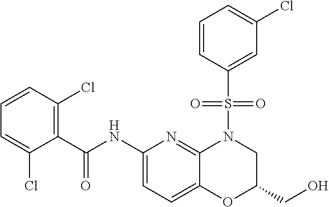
C1(C(NC2=CC=C3C(=N2)N(S(C2=CC(Cl)=CC=C2)(=O)=O)CC(CO)O3)=O)=C(Cl)C=CC=C1Cl
